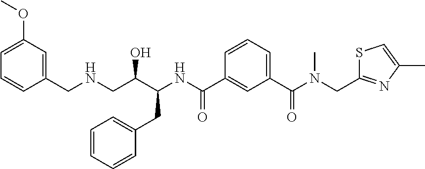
N(C(CC1=CC=CC=C1)C(O)CNCC1=CC(OC)=CC=C1)C(C1=CC(C(N(CC2=NC(C)=CS2)C)=O)=CC=C1)=O
